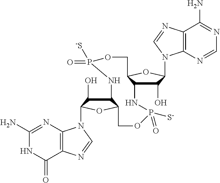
C1(N)=NC2=C(C(=O)N1)N=CN2C1C(O)C2C(O1)COP(=O)([S-])NC1C(O)C(N3C4=C(N=C3)C(N)=NC=N4)OC1COP(=O)([S-])N2
